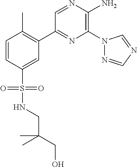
C1(C2=C(C)C=CC(S(=O)(=O)NCC(CO)(C)C)=C2)=NC(N2N=CN=C2)=C(N)N=C1
